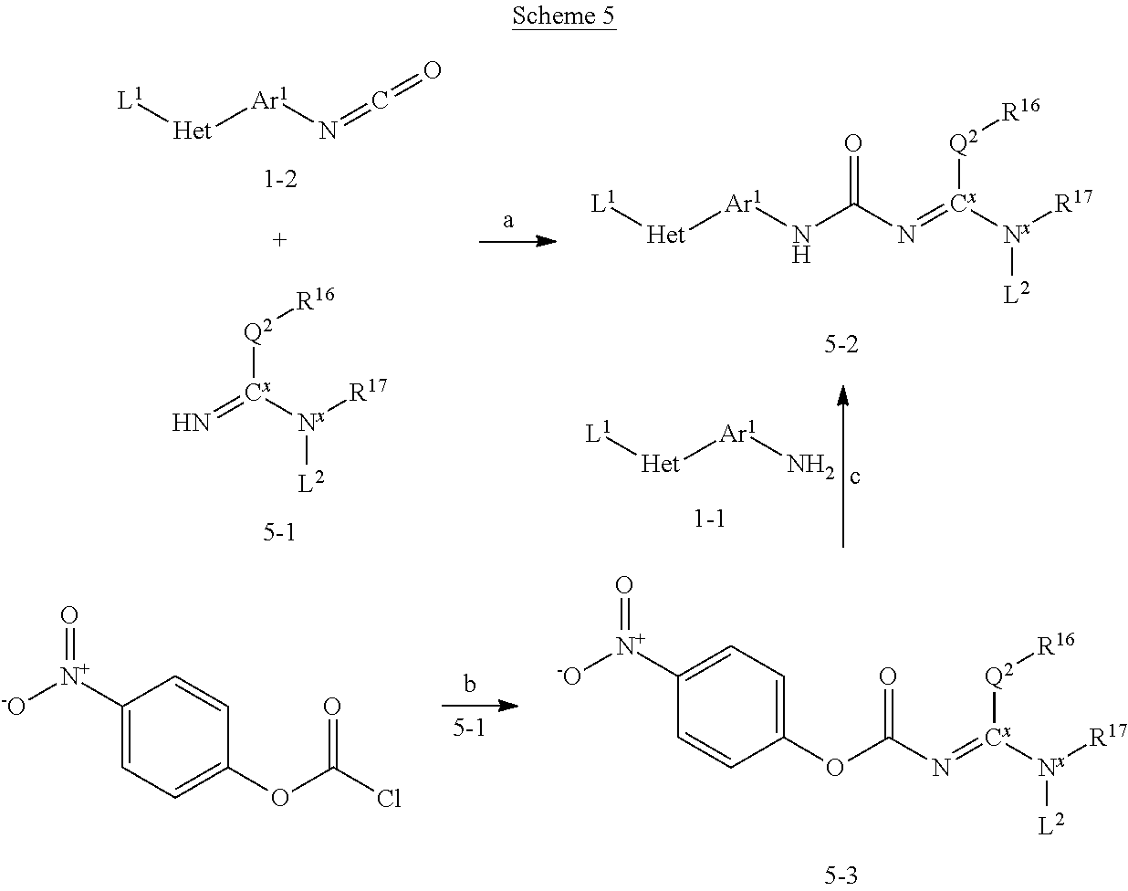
[L1][Het][Ar1]N=C=O.N=[Cx]([Q2][R16])[Nx]([L2])[R17].[L1][Het][Ar1]NC(N=[Cx]([Q2][R16])[Nx]([L2])[R17])=O.O(C(N=[Cx]([Q2][R16])[Nx]([L2])[R17])=O)C1=CC=C([N+]([-O])=O)C=C1.C1([N+]([-O])=O)=CC=C(OC(Cl)=O)C=C1.[L1][Het][Ar1]N
